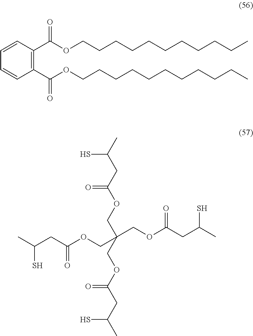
C1=CC(C(OCCCCCCCCCCC)=O)=C(C(OCCCCCCCCCCC)=O)C=C1.CC(CC(OCC(COC(CC(C)S)=O)(COC(CC(C)S)=O)COC(CC(C)S)=O)=O)S
